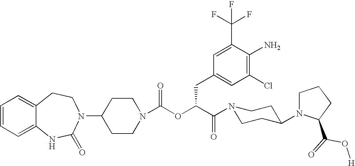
C1(N2C(=O)NC3=CC=CC=C3CC2)CCN(C(OC(C(=O)N2CCC(N3CCCC3C(=O)O[H])CC2)CC2=CC(Cl)=C(N)C(C(F)(F)F)=C2)=O)CC1
